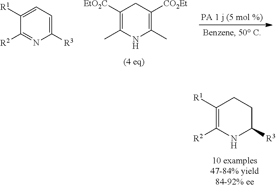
C1([EtO2C])=C(C)NC(C)=C([CO2Et])C1.C1([R1])=CC=C([R3])N=C1[R2].C1([R1])=C([R2])NC([R3])CC1
